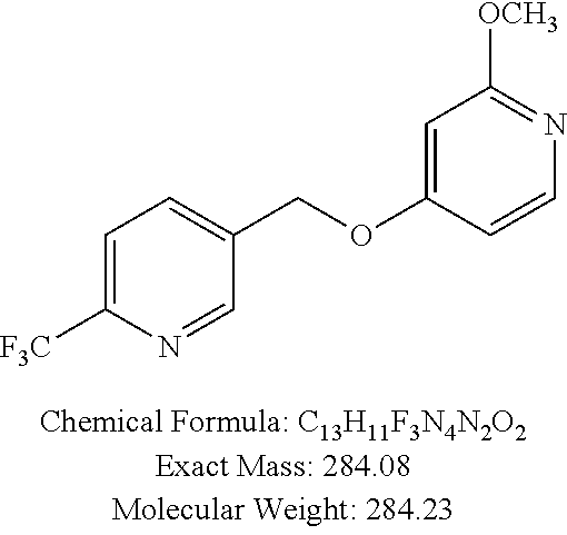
C1=C([F3C])N=CC(COC2=CC([OCH3])=NC=C2)=C1
